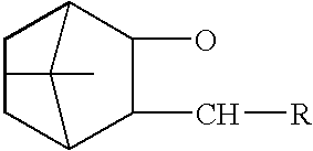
C1CC2C(C[R])C(O)C1C2
